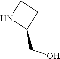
C1(CO)CCN1
